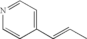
C1(C=CC)=CC=NC=C1
